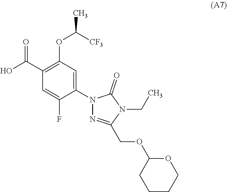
C1(N2N=C(COC3CCCCO3)N(CC)C2=O)=CC(OC([CF3])C)=C(C(O)=O)C=C1F
